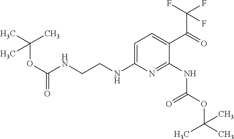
C1=C(NCCNC(OC(C)(C)C)=O)N=C(NC(OC(C)(C)C)=O)C(C(C(F)(F)F)=O)=C1
